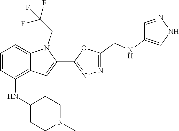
N(C1CCN(C)CC1)C1=C2C(=CC=C1)N(CC(F)(F)F)C(C1=NN=C(CNC3=CNN=C3)O1)=C2
